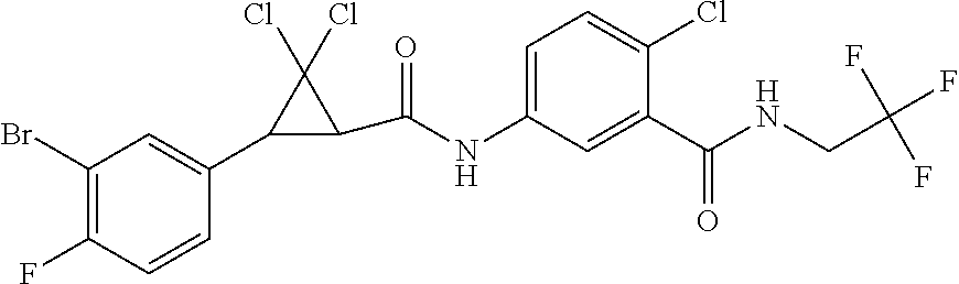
C1(Br)=C(F)C=CC(C2C(C(=O)NC3=CC=C(Cl)C(C(=O)NCC(F)(F)F)=C3)C2(Cl)Cl)=C1
